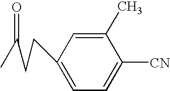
C1(C)=CC(CCC(C)=O)=CC=C1[CN]
